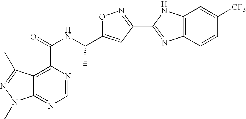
C12=NC=NC(C(NC(C3=CC(C4=NC5=C(N4)C=C([CF3])C=C5)=NO3)C)=O)=C1C(C)=NN2C
